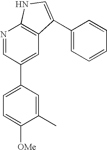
N1=CC(C2=CC=C([OMe])C(C)=C2)=CC2=C1NC=C2C1=CC=CC=C1
